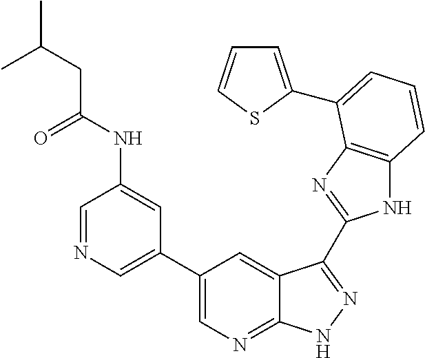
C1(C2=CN=C3C(=C2)C(C2=NC4=C(N2)C=CC=C4C2=CC=CS2)=NN3)=CN=CC(NC(CC(C)C)=O)=C1
